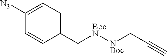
[NBoc](CC#C)[BocN]CC1=CC=C([N3])C=C1
